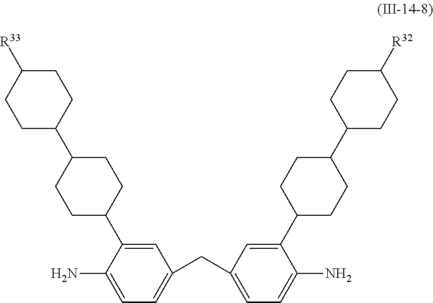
C1=C(C2CCC(C3CCC([R33])CC3)CC2)C(N)=CC=C1CC1=CC=C(N)C(C2CCC(C3CCC([R32])CC3)CC2)=C1
